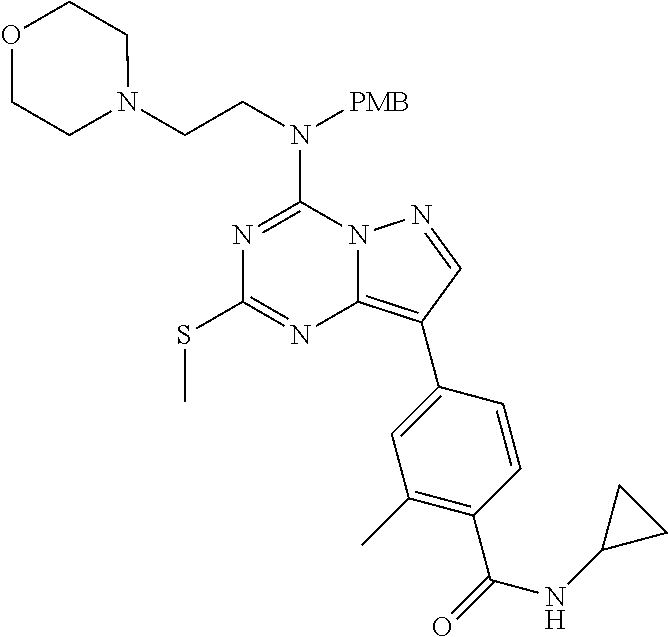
N1=C(N(CCN2CCOCC2)[PMB])N2C(=C(C3=CC(C)=C(C(=O)NC4CC4)C=C3)C=N2)N=C1SC
